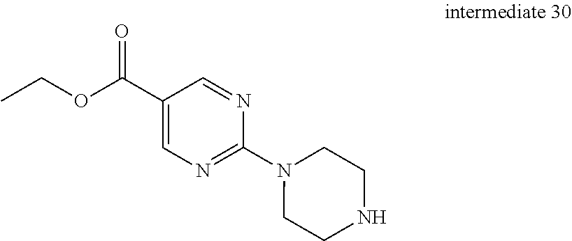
C1(C(OCC)=O)=CN=C(N2CCNCC2)N=C1
